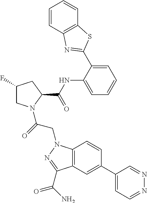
C12=C(C=C(C3=CC=NN=C3)C=C1)C(C(=O)N)=NN2CC(=O)N1CC(F)CC1C(=O)NC1=CC=CC=C1C1=NC2=C(C=CC=C2)S1
